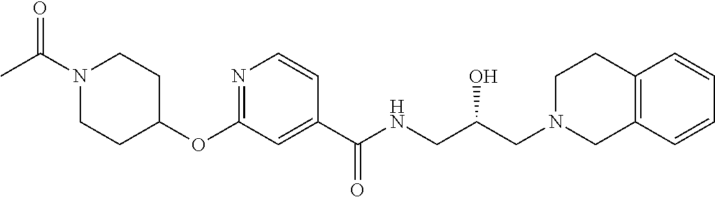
C1(OC2CCN(C(C)=O)CC2)=NC=CC(C(NCC(CN2CCC3=C(C2)C=CC=C3)O)=O)=C1
